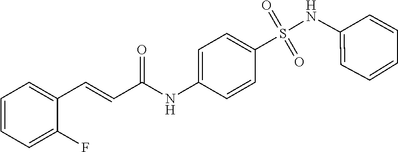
C1=CC=C(F)C(C=CC(NC2=CC=C(S(=O)(=O)NC3=CC=CC=C3)C=C2)=O)=C1
